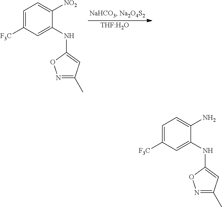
C1=C([F3C])C=C(NC2=CC(C)=NO2)C([NO2])=C1.[THF:H2O].C1=C([F3C])C=C(NC2=CC(C)=NO2)C(N)=C1
